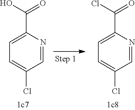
C1=NC(C(O)=O)=CC=C1Cl.C1=NC(C(Cl)=O)=CC=C1Cl
